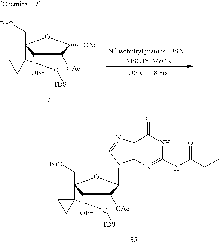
C1([OBn])C([OAc])C([OAc])OC1(C[BnO])C1(O[TBS])CC1.N1C(NC(C(C)C)=O)=NC2=C(C1=O)N=CN2C1OC(C[BnO])(C2(O[TBS])CC2)C([OBn])C1[OAc]
